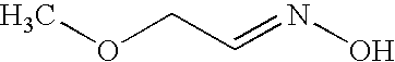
COCC=NO
